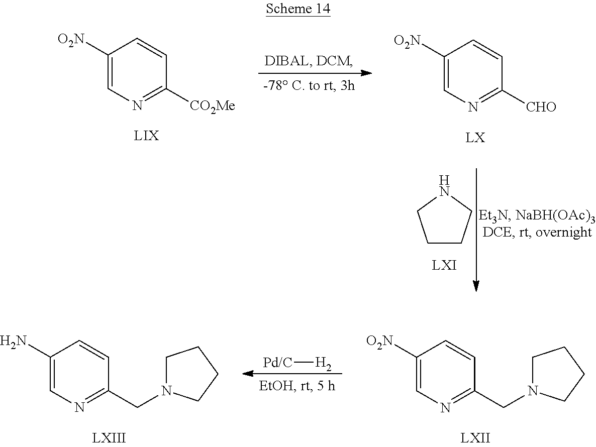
C1CCNC1.C1([O2N])=CN=C([CO2Me])C=C1.C1([O2N])=CN=C([CHO])C=C1.C1([O2N])=CN=C(CN2CCCC2)C=C1.[Pd/C][H2].C1(N)=CN=C(CN2CCCC2)C=C1
